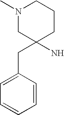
C1=CC(CC2(N)CCCN(C)C2)=CC=C1
